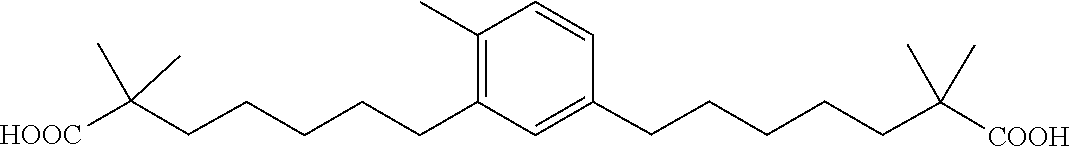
C1=CC(CCCCCC(C)(C)[COOH])=CC(CCCCCC(C)(C)[HOOC])=C1C
